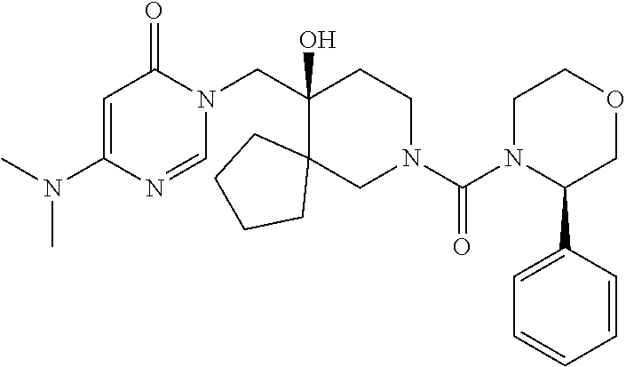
N(C1=CC(=O)N(CC2(O)C3(CN(C(N4C(C5=CC=CC=C5)COCC4)=O)CC2)CCCC3)C=N1)(C)C
